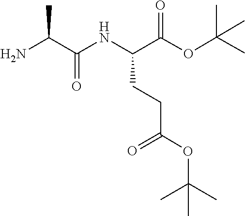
CC(OC(C(NC(=O)C(N)C)CCC(=O)OC(C)(C)C)=O)(C)C
